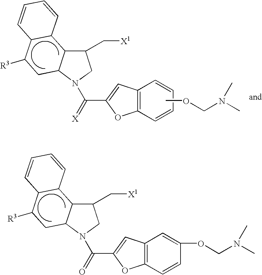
C12C(N(C(C3=CC4=C(O3)C=CC=C4)=[X])CC1C[X1])CC([R3])C1C2C=CC=C1.COCN(C)C.C12C(N(C(C3=CC4=C(O3)C=CC(OCN(C)C)=C4)=O)CC1C[X1])CC([R3])C1C2C=CC=C1
